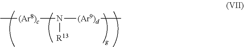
C[(Ar8)c]N([(Ar9)d]C)[R13]
